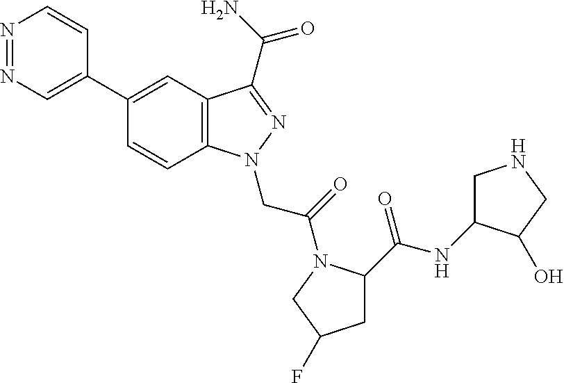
N1=NC=C(C2=CC3=C(C=C2)N(CC(=O)N2C(C(=O)NC4CNCC4O)CC(F)C2)N=C3C(=O)N)C=C1
